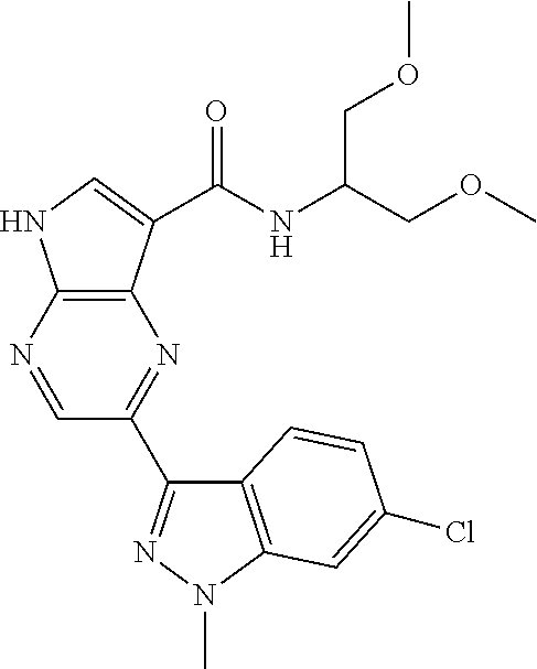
C1=NC2=C(N=C1C1=NN(C)C3=C1C=CC(Cl)=C3)C(C(NC(COC)COC)=O)=CN2
